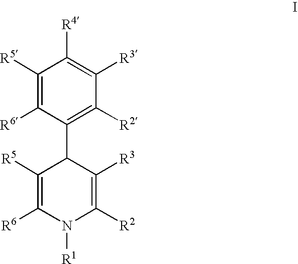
C1([R5])=C([R6])C(C2C([R5])=C([R6])N([R1])C([R2])=C2[R3])=C([R2])C([R3])=C1[R4]
